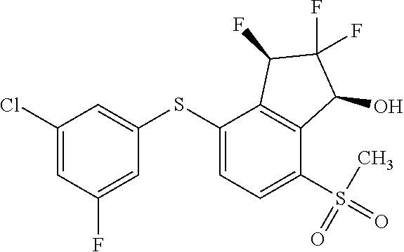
C1(SC2=CC(Cl)=CC(F)=C2)=CC=C(S(=O)(=O)C)C2=C1C(F)C(F)(F)C2O
